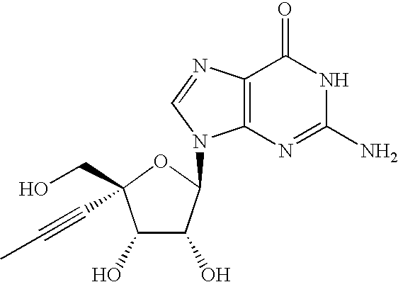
C1(O)C(O)C(N2C3=C(N=C2)C(=O)NC(N)=N3)OC1(CO)C#CC
